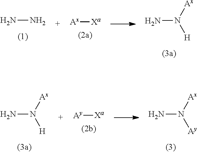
NN.[Ax][Xa].NN([Ax])[H].[Ay][Xa].NN([Ax])[Ay].NN([Ax])[H]
